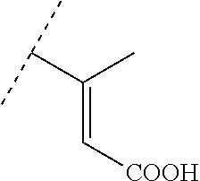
C(=C[COOH])(C(C)C)C
